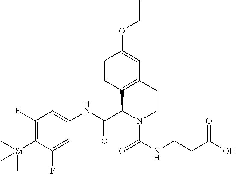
C1(F)=C([Si](C)(C)C)C(F)=CC(NC(=O)C2C3=C(C=C(OCC)C=C3)CCN2C(NCCC(O)=O)=O)=C1
